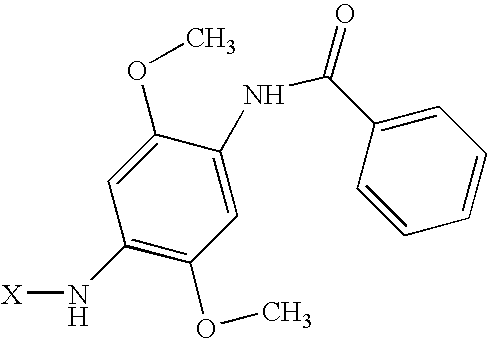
C1(N[X])=C(OC)C=C(NC(C2=CC=CC=C2)=O)C(OC)=C1
